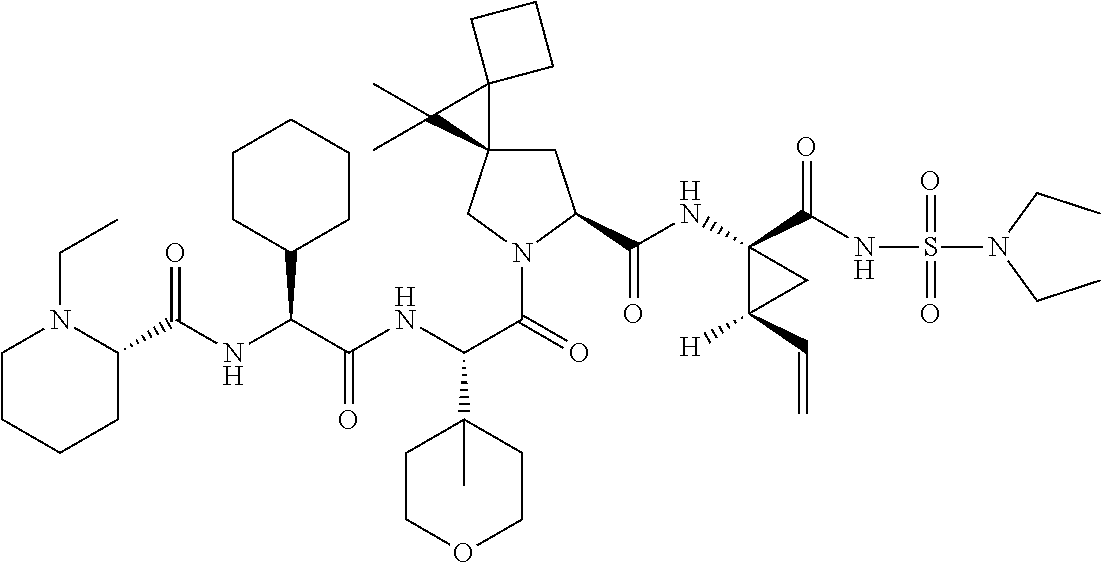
C1C2(CN(C(C(NC(C(NC(=O)C3N(CC)CCCC3)C3CCCCC3)=O)C3(C)CCOCC3)=O)C1C(NC1(C(NS(N(CC)CC)(=O)=O)=O)C([H])(C=C)C1)=O)C1(C2(C)C)CCC1
